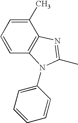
C12=C(C(C)=CC=C1)N=C(C)N2C1=CC=CC=C1
